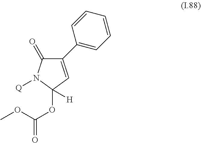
C1(=O)N([Q])C(OC(OC)=O)([H])C=C1C1=CC=CC=C1
